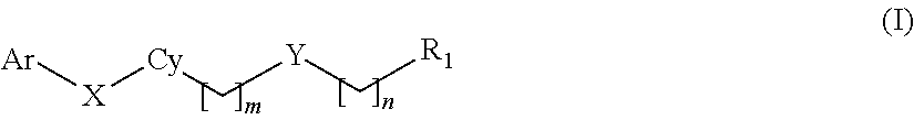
[X]([Cy]C[Y]C[R1])[Ar]
